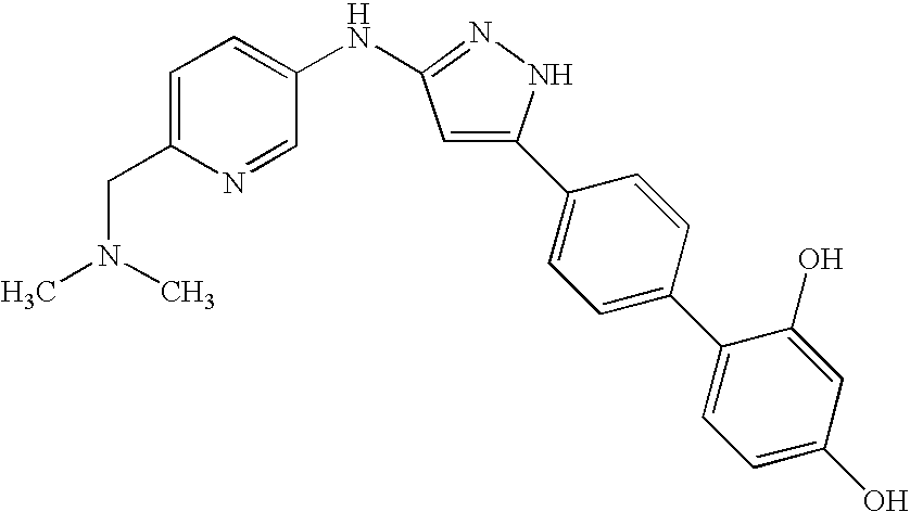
C1=C(CN(C)C)N=CC(NC2=NNC(C3=CC=C(C4=CC=C(O)C=C4O)C=C3)=C2)=C1
